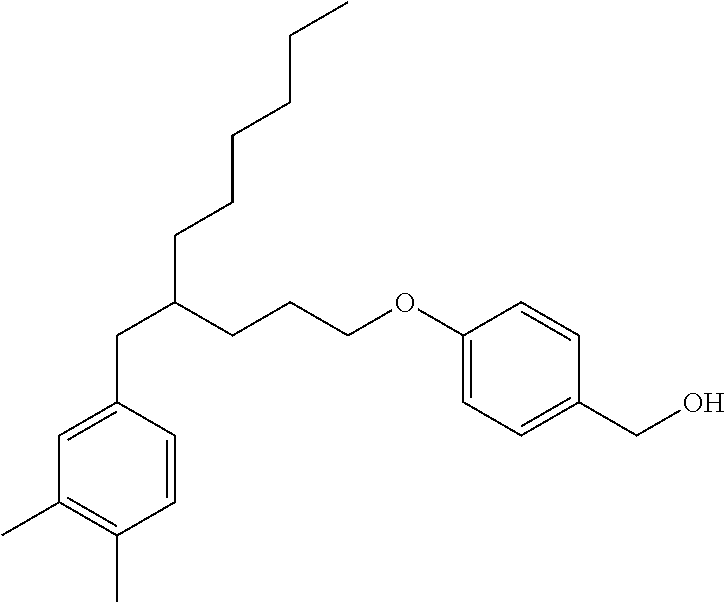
C(C1=CC(C)=C(C)C=C1)C(CCCOC1=CC=C(CO)C=C1)CCCCCC
